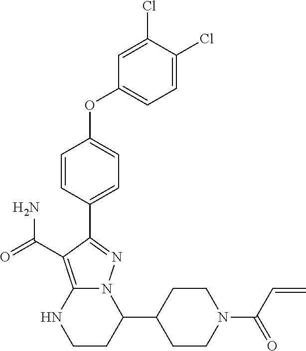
C1(Cl)=CC=C(OC2=CC=C(C3=NN4C(=C3C(=O)N)NCCC4C3CCN(C(C=C)=O)CC3)C=C2)C=C1Cl
